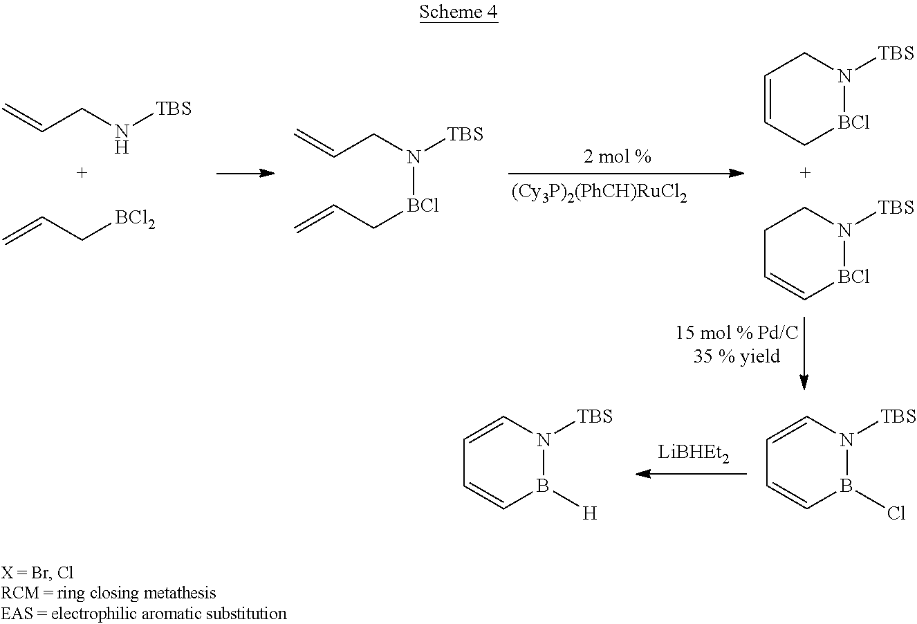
C1=CN([TBS])B(Cl)C=C1.C1=CN([TBS])B([H])C=C1.C=CCN[TBS].C=CC[BCl2].C=CCN([TBS])[BCl]CC=C.C1=CC[BCl]N([TBS])C1.C1C=C[BCl]N([TBS])C1
